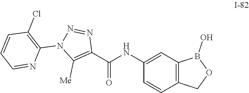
C1(NC(C2=C([Me])N(C3=C(Cl)C=CC=N3)N=N2)=O)=CC2=C(C=C1)COB2O
